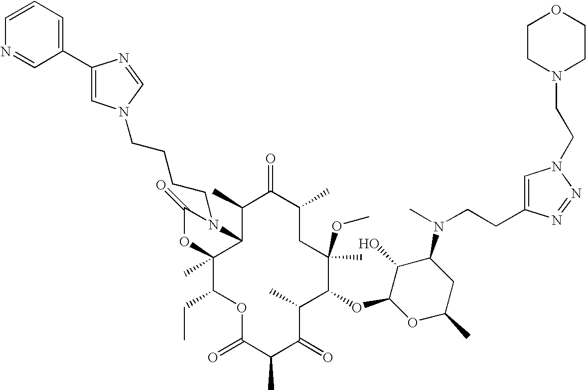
C1(C)C2C(C)(C(CC)OC(=O)C(C)C(=O)C(C)C(OC3OC(C)CC(N(C)CCC4=CN(CCN5CCOCC5)N=N4)C3O)C(C)(OC)CC(C)C1=O)OC(=O)N2CCCCN1C=C(C2=CC=CN=C2)N=C1
